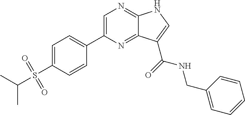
C1=C(C2=CC=C(S(=O)(=O)C(C)C)C=C2)N=C2C(=N1)NC=C2C(NCC1=CC=CC=C1)=O
